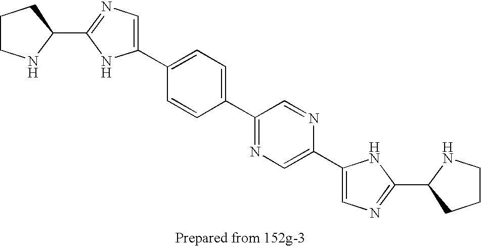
C1(C2=CC=C(C3=NC=C(C4=CN=C(C5NCCC5)N4)N=C3)C=C2)=CN=C(C2NCCC2)N1
